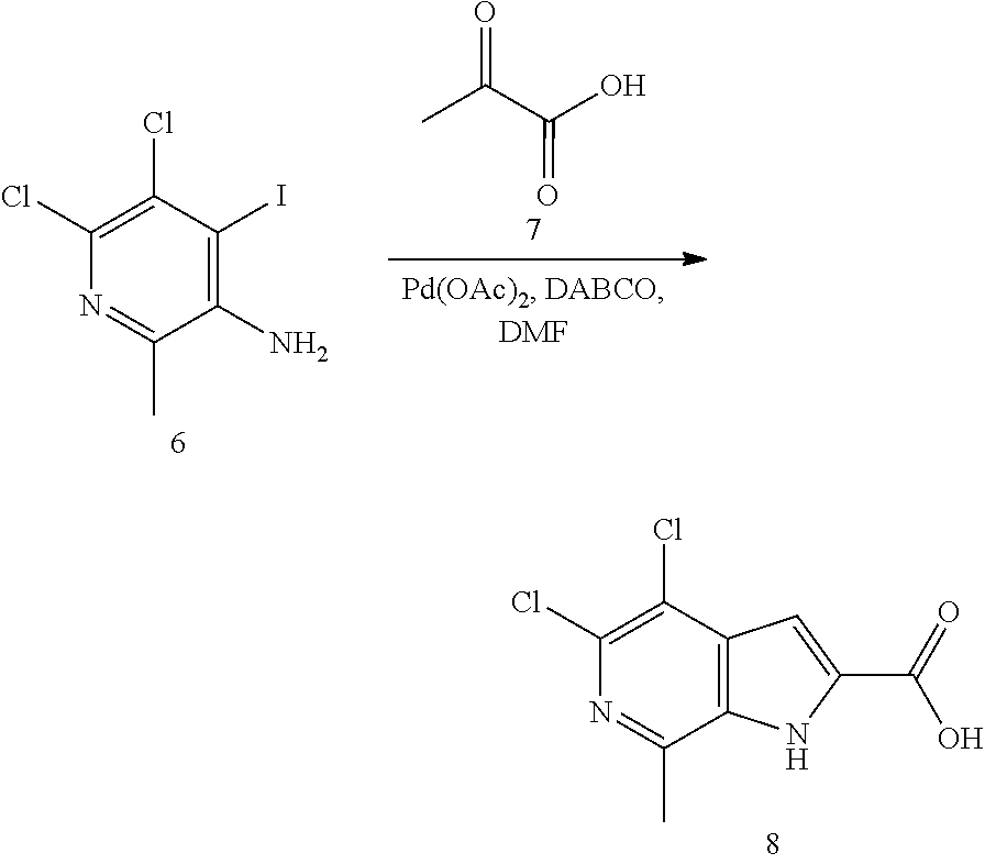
C1(Cl)=C(Cl)N=C(C)C(N)=C1I.C(C(=O)O)(C)=O.C1=C(C(=O)O)NC2=C1C(Cl)=C(Cl)N=C2C
